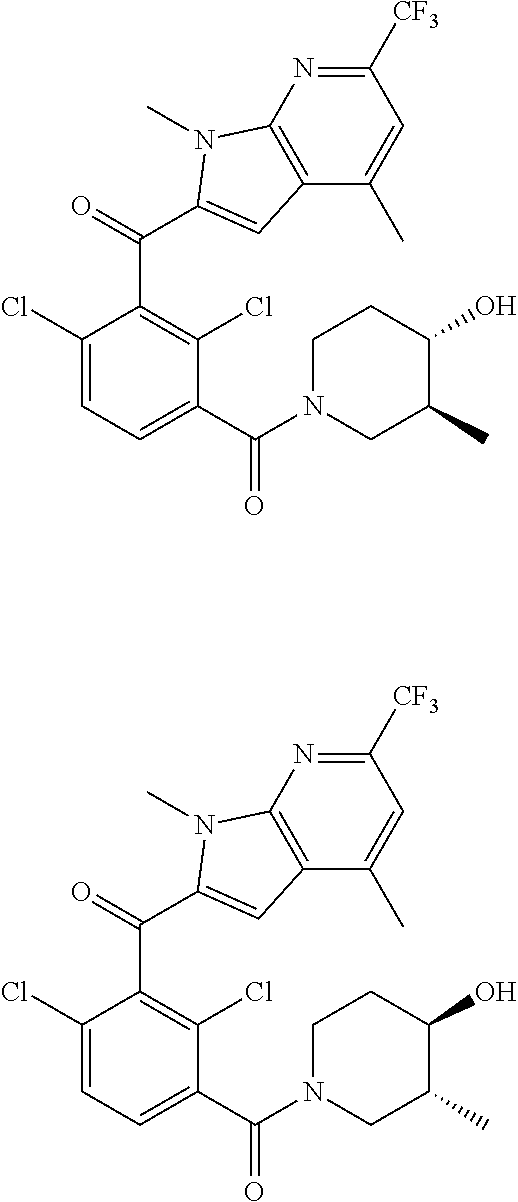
C1([CF3])=NC2=C(C(C)=C1)C=C(C(=O)C1=C(Cl)C(C(N3CC(C)C(O)CC3)=O)=CC=C1Cl)N2C.C1([CF3])=NC2=C(C(C)=C1)C=C(C(=O)C1=C(Cl)C(C(N3CC(C)C(O)CC3)=O)=CC=C1Cl)N2C
